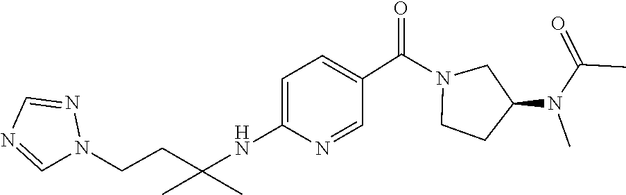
O=C(N(C1CCN(C(C2=CC=C(NC(CCN3N=CN=C3)(C)C)N=C2)=O)C1)C)C
